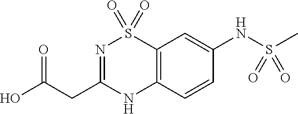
O=C(CC1=NS(=O)(=O)C2=C(N1)C=CC(NS(C)(=O)=O)=C2)O
